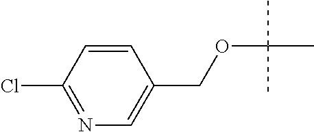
C1(Cl)=NC=C(COC(C)(C)C)C=C1
